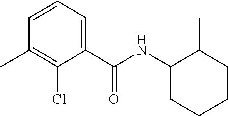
C1=CC=C(C(NC2CCCCC2C)=O)C(Cl)=C1C
